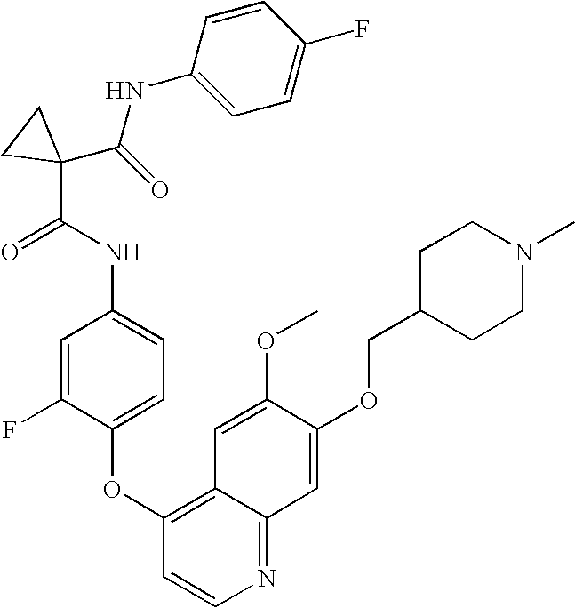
C1=C(F)C(OC2=C3C(=NC=C2)C=C(OCC2CCN(C)CC2)C(OC)=C3)=CC=C1NC(=O)C1(C(NC2=CC=C(F)C=C2)=O)CC1
